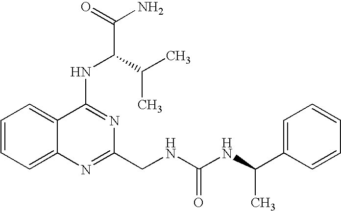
C1=CC=C2C(=C1)N=C(CNC(NC(C1=CC=CC=C1)C)=O)N=C2NC(C(C)C)C(N)=O
